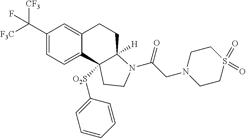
C1(C([F3C])([CF3])F)=CC=C2C(=C1)CCC1([H])N(C(CN3CCS(=O)(=O)CC3)=O)CCC21[O2S]C1=CC=CC=C1
